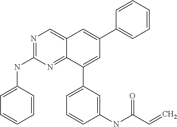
C1(C2=CC(C3=CC=CC=C3)=CC3=CN=C(NC4=CC=CC=C4)N=C23)=CC=CC(NC(C=C)=O)=C1
